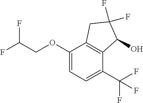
C1(OCC(F)F)=CC=C(C(F)(F)F)C2=C1CC(F)(F)C2O
